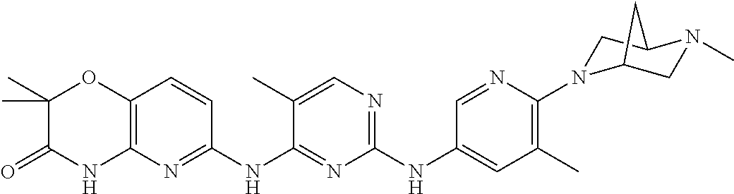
C1(NC2=CC(C)=C(N3CC4N(C)CC3C4)N=C2)=NC=C(C)C(NC2=NC3=C(C=C2)OC(C)(C)C(=O)N3)=N1
